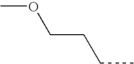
COCCCC
